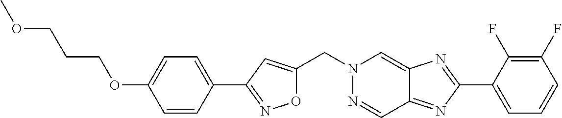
C1=CC(C2=NOC(CN3N=CC4=NC(C5=CC=CC(F)=C5F)=NC4=C3)=C2)=CC=C1OCCCOC
